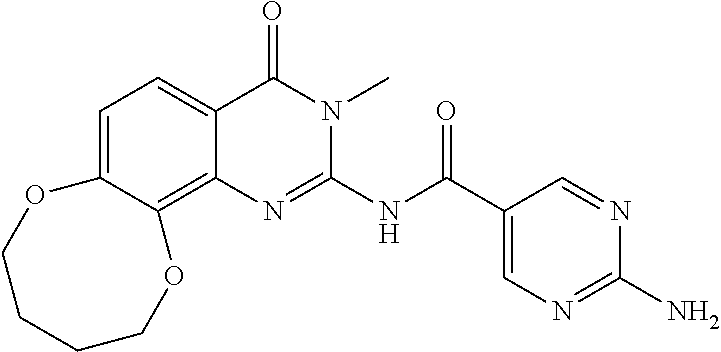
C1=C2C(=C3C(=C1)C(=O)N(C)C(NC(=O)C1=CN=C(N)N=C1)=N3)OCCCCO2
